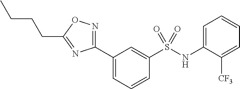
C1(S(NC2=CC=CC=C2[CF3])(=O)=O)=CC(C2=NOC(CCCC)=N2)=CC=C1
